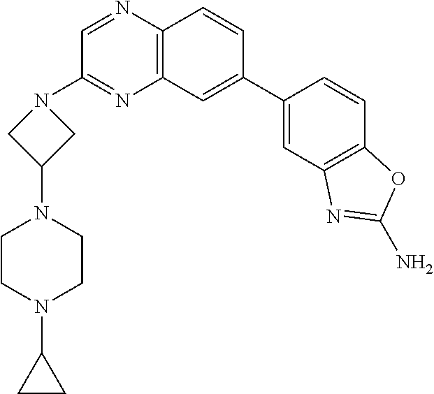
C1=NC2=C(N=C1N1CC(N3CCN(C4CC4)CC3)C1)C=C(C1=CC3=C(C=C1)OC(N)=N3)C=C2
